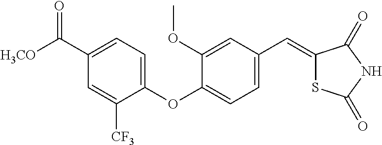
C1(OC2=CC=C(C=C3SC(=O)NC3=O)C=C2OC)=CC=C(C([H3CO])=O)C=C1[CF3]
